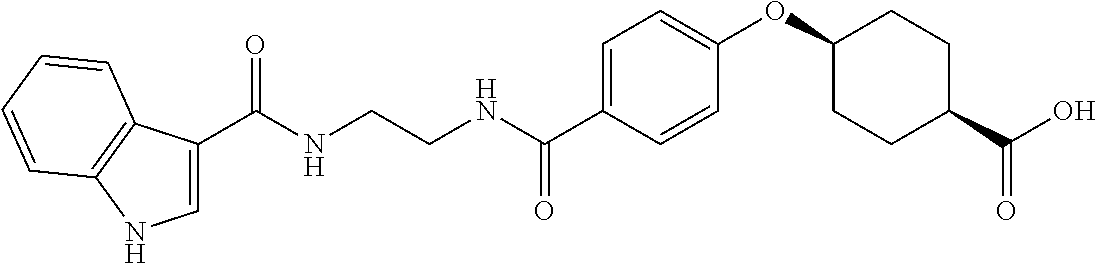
C1=C(C(NCCNC(C2=CC=C(OC3CCC(C(O)=O)CC3)C=C2)=O)=O)C2=C(N1)C=CC=C2
